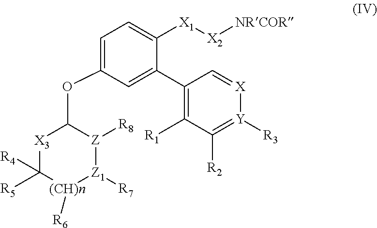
C1=C(OC2[X3]C([R4])([R5])[(CH)n]([R6])[Z1]([R7])[Z]2[R8])C=C(C2=C([R1])C([R2])=[Y]([R3])[X]=C2)C([X1][X2][NRCOR])=C1
